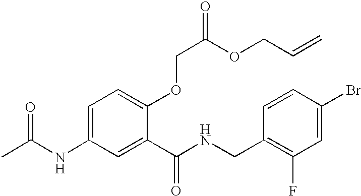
C1=C(NC(C)=O)C=C(C(NCC2=C(F)C=C(Br)C=C2)=O)C(OCC(OCC=C)=O)=C1
